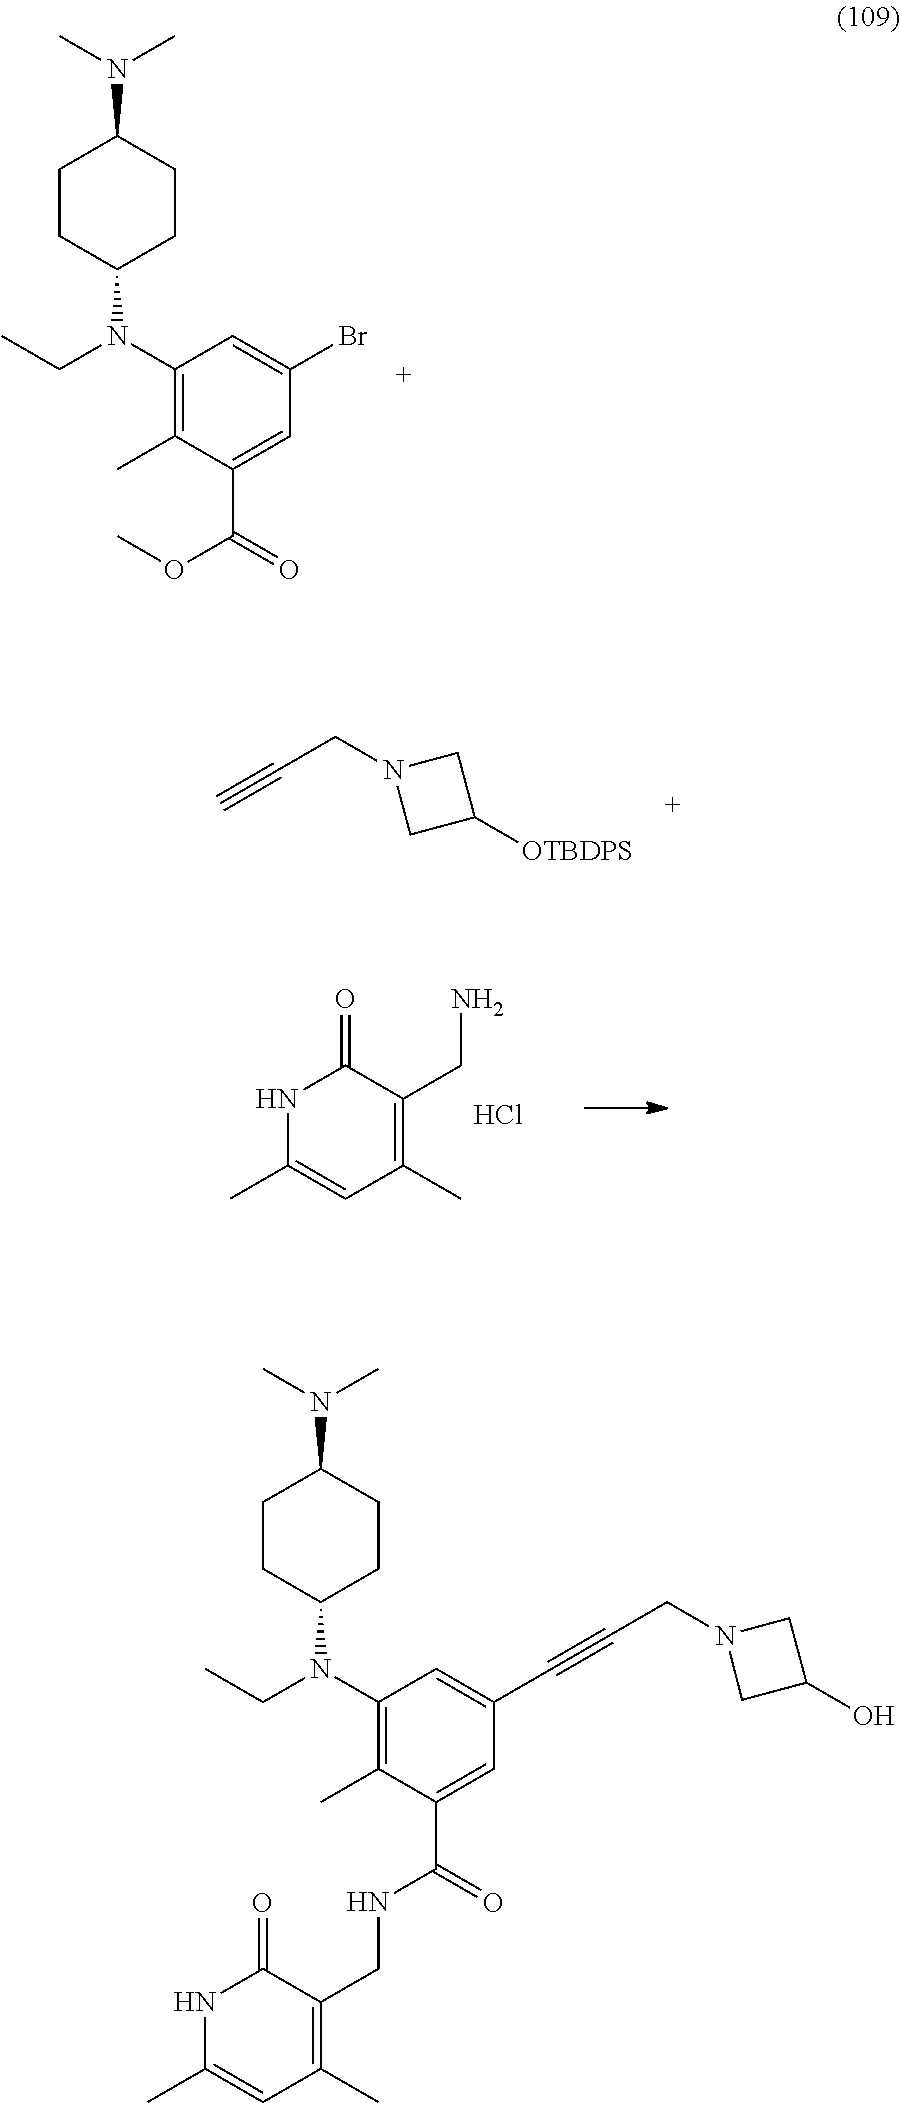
C1CC(N(CC)C2=C(C)C(C(=O)OC)=CC(Br)=C2)CCC1N(C)C.C#CCN1CC([OTBDPS])C1.N1C(C)=CC(C)=C(CN)C1=O.Cl.C1CC(N(CC)C2=C(C)C(C(=O)NCC3=C(C)C=C(C)NC3=O)=CC(C#CCN3CC(O)C3)=C2)CCC1N(C)C
